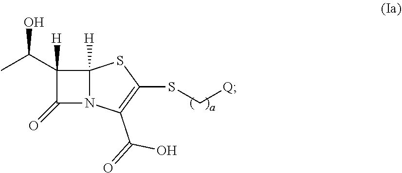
C1(C(C)O)([H])C(=O)N2C1([H])SC(SC[Q])=C2C(=O)O
